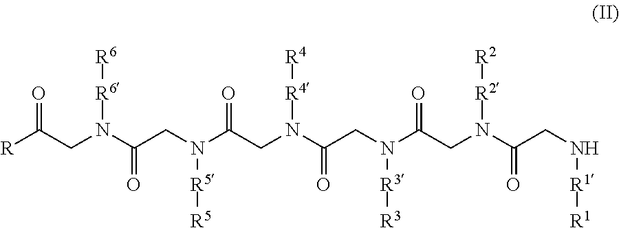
[R]C(CN(C(CN(C(CN(C(CN([R3][R3])C(CN(C(CN[R1][R1])=O)[R2][R2])=O)=O)[R4][R4])=O)[R5][R5])=O)[R6][R6])=O
